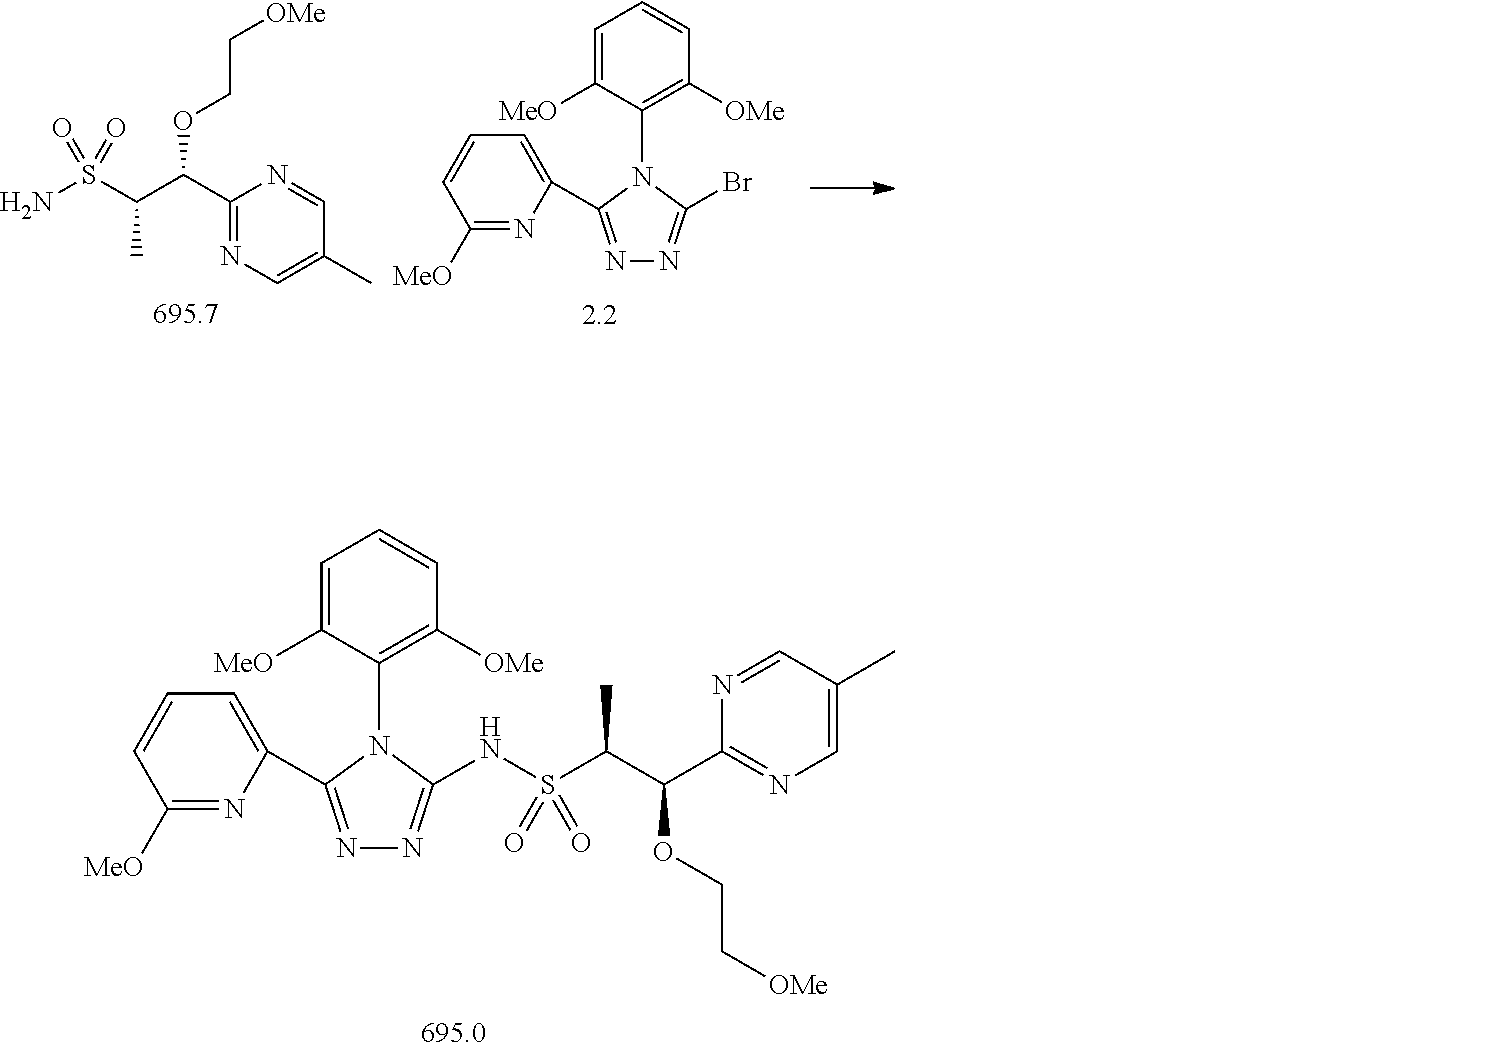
NS(C(C(C1=NC=C(C)C=N1)OCC[OMe])C)(=O)=O.C1([MeO])=NC(C2=NN=C(Br)N2C2=C([OMe])C=CC=C2[MeO])=CC=C1.C1([MeO])=NC(C2=NN=C(NS(C(C(C3=NC=C(C)C=N3)OCC[OMe])C)(=O)=O)N2C2=C([OMe])C=CC=C2[MeO])=CC=C1
